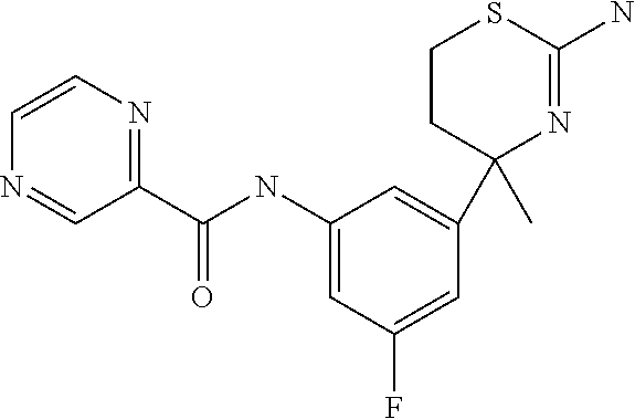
C1=CN=C(C(NC2=CC(F)=CC(C3(C)N=C(N)SCC3)=C2)=O)C=N1
